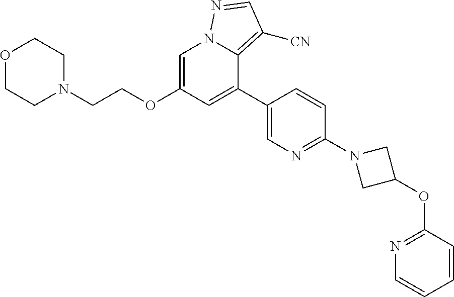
C1=C(OCCN2CCOCC2)C=C(C2=CN=C(N3CC(OC4=NC=CC=C4)C3)C=C2)C2=C([CN])C=NN12
